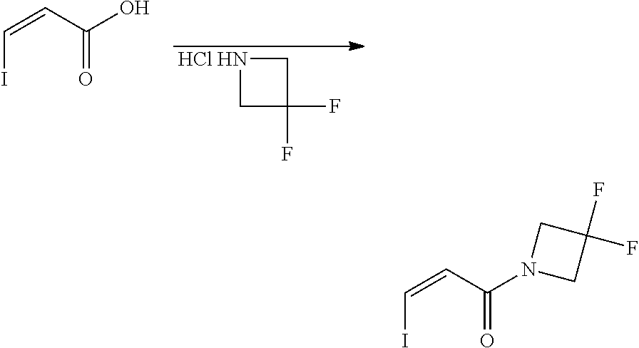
C(N1CC(F)(F)C1)(C=CI)=O.C(O)(C=CI)=O.[HCl HN]1CC(F)(F)C1
